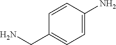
C1(CN)=CC=C(N)C=C1
